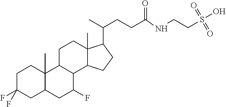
C1C(F)(F)CC2C(C)(C1)C1C(C(F)C2)C2C(C)(CC1)C(C(C)CCC(NCCS(O)(=O)=O)=O)CC2
